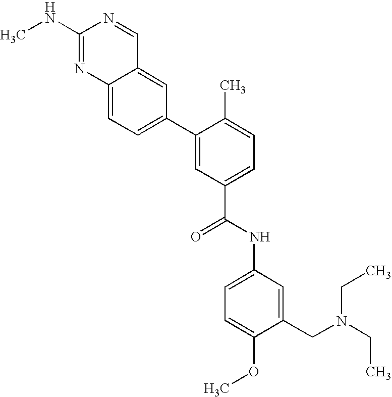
C1(NC)=NC2=CC=C(C3=CC(C(NC4=CC=C(OC)C(CN(CC)CC)=C4)=O)=CC=C3C)C=C2C=N1
